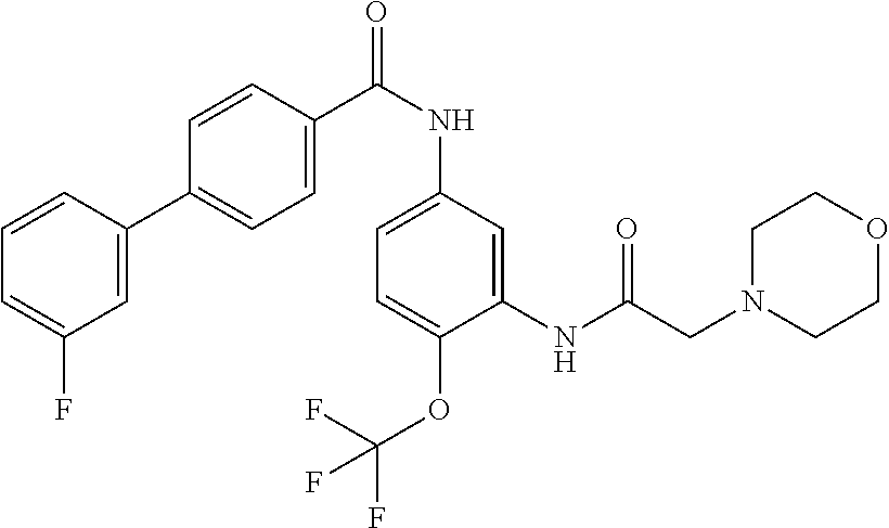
C1=C(C2=CC=C(C(NC3=CC=C(OC(F)(F)F)C(NC(CN4CCOCC4)=O)=C3)=O)C=C2)C=CC=C1F
